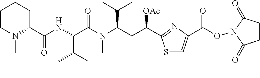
C1(C(=O)NC(C(C)CC)C(=O)N(C)C(C(C)C)CC([OAc])C2=NC(C(ON3C(=O)CCC3=O)=O)=CS2)CCCCN1C
